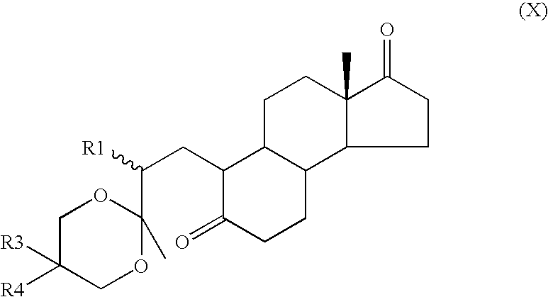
C1C([R3])([R4])COC(C(CC2C(=O)CCC3C2CCC2(C)C3CCC2=O)[R1])(C)O1
